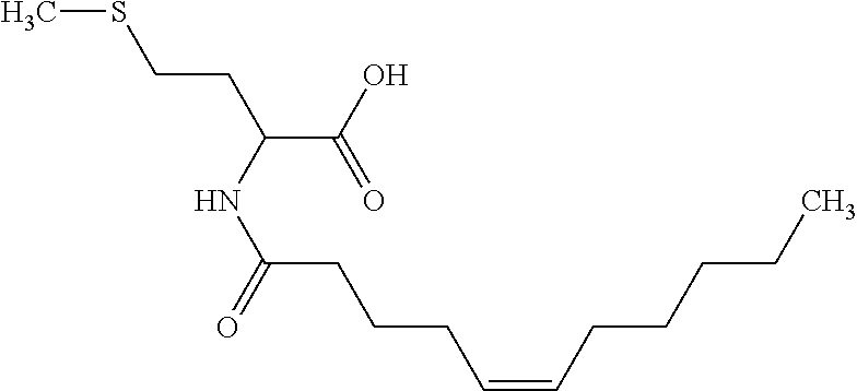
CSCCC(C(=O)O)NC(CCCC=CCCCCC)=O
